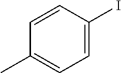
C1=C(I)C=CC(C)=C1
